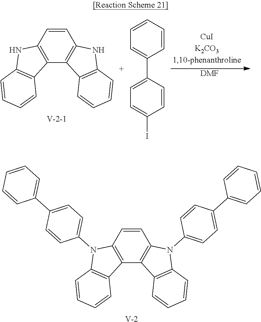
[DMF].C1=CC2=C(C3=C1NC1=C3C=CC=C1)C1=C(N2)C=CC=C1.C1=CC=CC(C2=CC=C(I)C=C2)=C1.C1=CC2=C(C3=C1N(C1=CC=C(C4=CC=CC=C4)C=C1)C1=C3C=CC=C1)C1=C(N2C2=CC=C(C3=CC=CC=C3)C=C2)C=CC=C1.[V]
